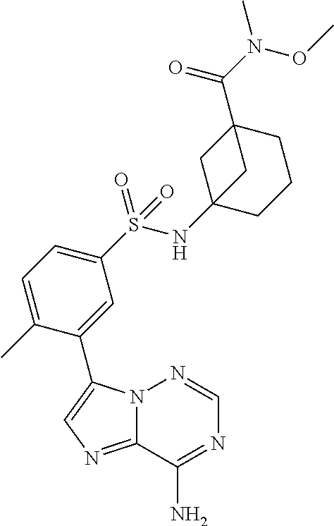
N12C(=NC=C1C1=CC(S(NC34CCCC(C(N(C)OC)=O)(C3)C4)(=O)=O)=CC=C1C)C(N)=NC=N2
